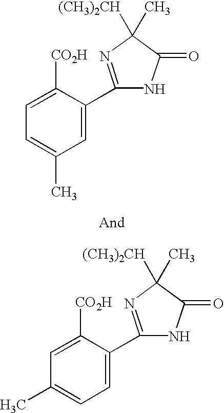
C1=C(C)C=C(C2=NC([(CH3)2CH])(C)C(=O)N2)C([CO2H])=C1.C1(C)=CC=C(C2=NC([(CH3)2CH])(C)C(=O)N2)C([CO2H])=C1
